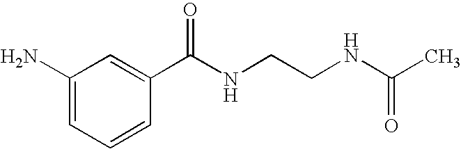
C1(N)=CC=CC(C(NCCNC(C)=O)=O)=C1
